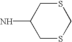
C1SCSCC1N
